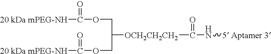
[20 kDa mPEG-NH]C(OCC(COC(=O)[20 kDa mPEG-NH])[OCH2CH2CH2]C(N[5 Aptamer 3])=O)=O
